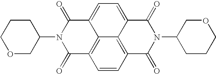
C1CCOCC1N1C(=O)C2=C3C(=CC=C4C3=C(C=C2)C(=O)N(C2CCCOC2)C4=O)C1=O
